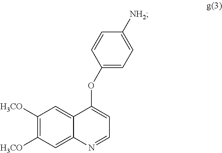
C1([H3CO])=C([H3CO])C=C2C(=C1)C(OC1=CC=C([NH2])C=C1)=CC=N2
